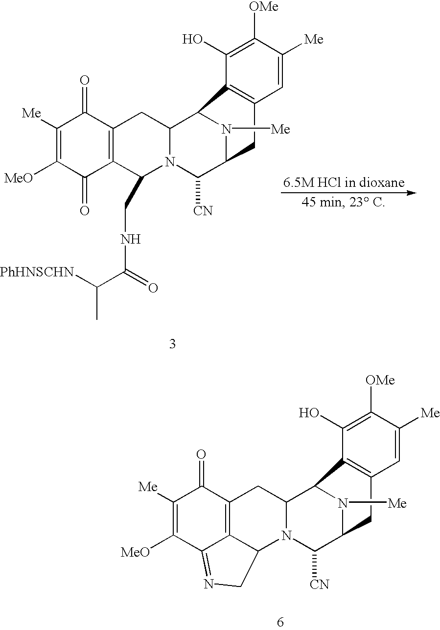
C1([Me])=C([MeO])C(=O)C2=C(C1=O)CC1N(C2CNC(=O)C([PhHNSCHN])C)C([CN])C2N([Me])C1C1=C(C2)C=C([Me])C([OMe])=C1O.C1([Me])=C([MeO])C2=NCC3C2=C(C1=O)CC1N3C([CN])C2N([Me])C1C1=C(C2)C=C([Me])C([OMe])=C1O
